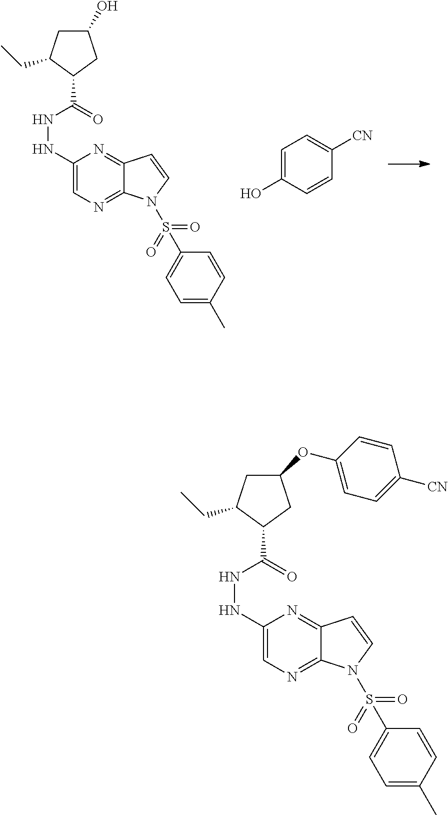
C1(NNC(=O)C2CC(O)CC2CC)=CN=C2C(=N1)C=CN2S(=O)(=O)C1=CC=C(C)C=C1.C1=C(O)C=CC([CN])=C1.C1(NNC(=O)C2CC(OC3=CC=C([CN])C=C3)CC2CC)=CN=C2C(=N1)C=CN2S(=O)(=O)C1=CC=C(C)C=C1
